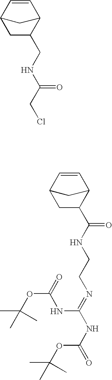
C1C(CNC(CCl)=O)C2C=CC1C2.C1C(C(NCCN=C(NC(=O)OC(C)(C)C)NC(OC(C)(C)C)=O)=O)C2C=CC1C2
